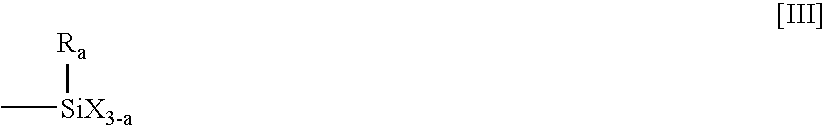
[Ra][SiX3-a]C
